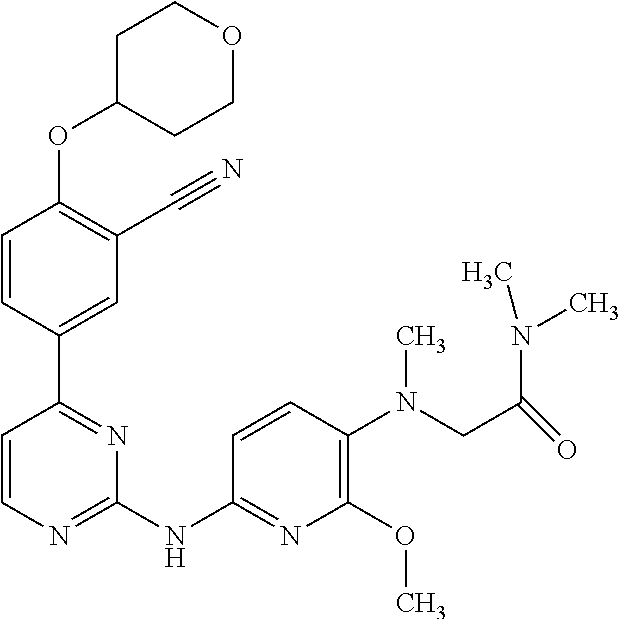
O(C1=C(C#N)C=C(C2=NC(NC3=NC(OC)=C(N(CC(N(C)C)=O)C)C=C3)=NC=C2)C=C1)C1CCOCC1
